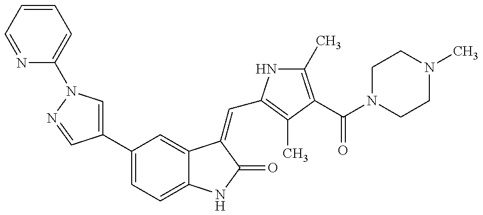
N1=CC=CC=C1N1C=C(C2=CC=C3C(=C2)C(=CC2=C(C)C(C(N4CCN(C)CC4)=O)=C(C)N2)C(=O)N3)C=N1
